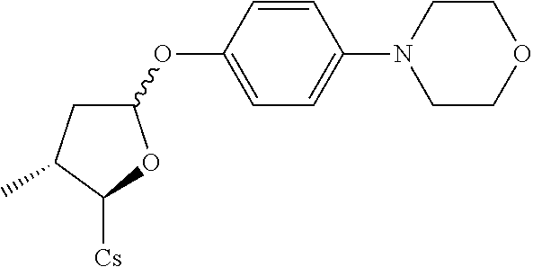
C1(OC2=CC=C(N3CCOCC3)C=C2)CC(C)C([Cs])O1
